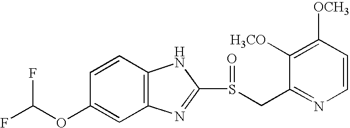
C1=CC2=C(C=C1OC(F)F)N=C(S(CC1=NC=CC([OCH3])=C1[H3CO])=O)N2
